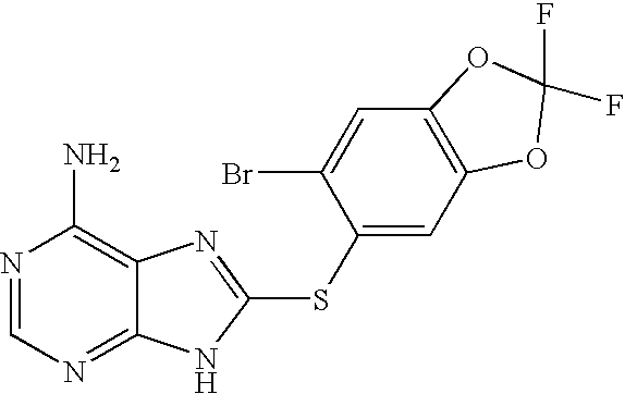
N1=CN=C2C(=C1N)N=C(SC1=CC3=C(C=C1Br)OC(F)(F)O3)N2
